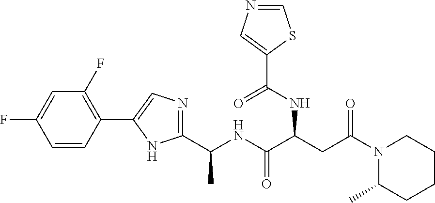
C(NC(C(CC(N1C(C)CCCC1)=O)NC(C1=CN=CS1)=O)=O)(C)C1=NC=C(C2=C(F)C=C(F)C=C2)N1
